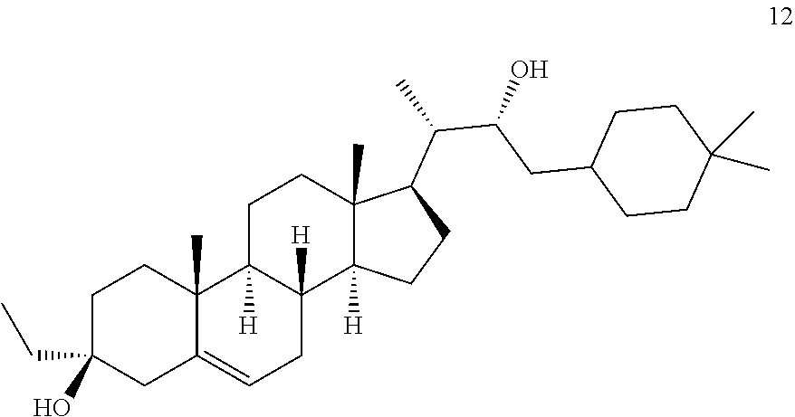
C1C(CC)(O)CC2=CCC3([H])C([H])(C2(C)C1)CCC1(C)C3([H])CCC1C(C(CC1CCC(C)(C)CC1)O)C
